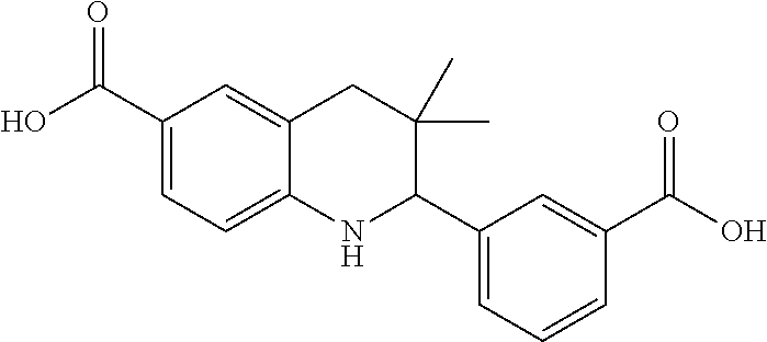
C1(C(O)=O)=CC=C2C(=C1)CC(C)(C)C(C1=CC=CC(C(O)=O)=C1)N2
